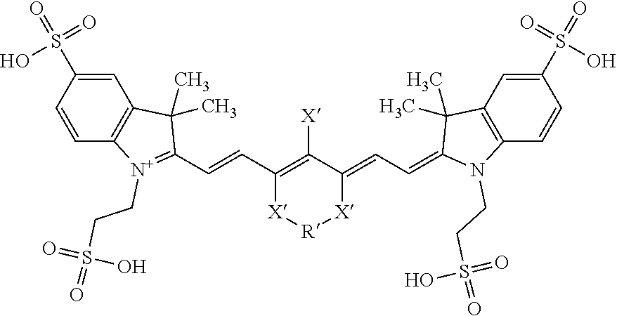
C1(C=CC2=[N+](CCS(=O)(O)=O)C3=C(C2(C)C)C=C(S(=O)(=O)O)C=C3)=C([X])C(=CC=C2N(CCS(=O)(O)=O)C3=C(C2(C)C)C=C(S(=O)(=O)O)C=C3)[X][R][X]1
